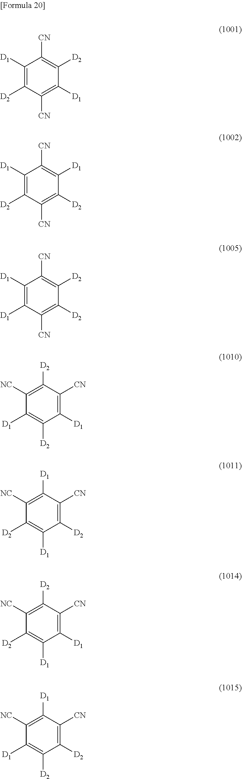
C1([D1])=C([D2])C([CN])=C([D1])C([D2])=C1[CN].C1([D1])=C([D2])C([CN])=C([D2])C([D1])=C1[CN].C1([D1])=C([D1])C([CN])=C([D2])C([D2])=C1[CN].C1([NC])=C([D2])C([CN])=C([D1])C([D2])=C1[D1].C1([NC])=C([D1])C([CN])=C([D2])C([D1])=C1[D2].C1([NC])=C([D2])C([CN])=C([D1])C([D1])=C1[D2].C1([NC])=C([D1])C([CN])=C([D2])C([D2])=C1[D1]
